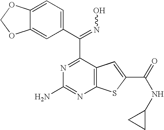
C1(C(C2=NC(N)=NC3=C2C=C(C(=O)NC2CC2)S3)=NO)=CC=C2C(=C1)OCO2
